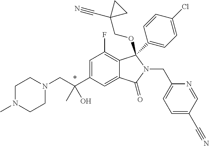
C1=C(C(CN2CCN(C)CC2)(O)C)C=C2C(=C1F)C(C1=CC=C(Cl)C=C1)(OCC1(C#N)CC1)N(CC1=CC=C(C#N)C=N1)C2=O
